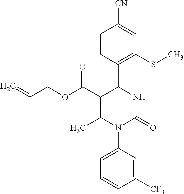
N1(C2=CC=CC([CF3])=C2)C(=O)NC(C2=C(SC)C=C([CN])C=C2)C(C(OCC=C)=O)=C1C
